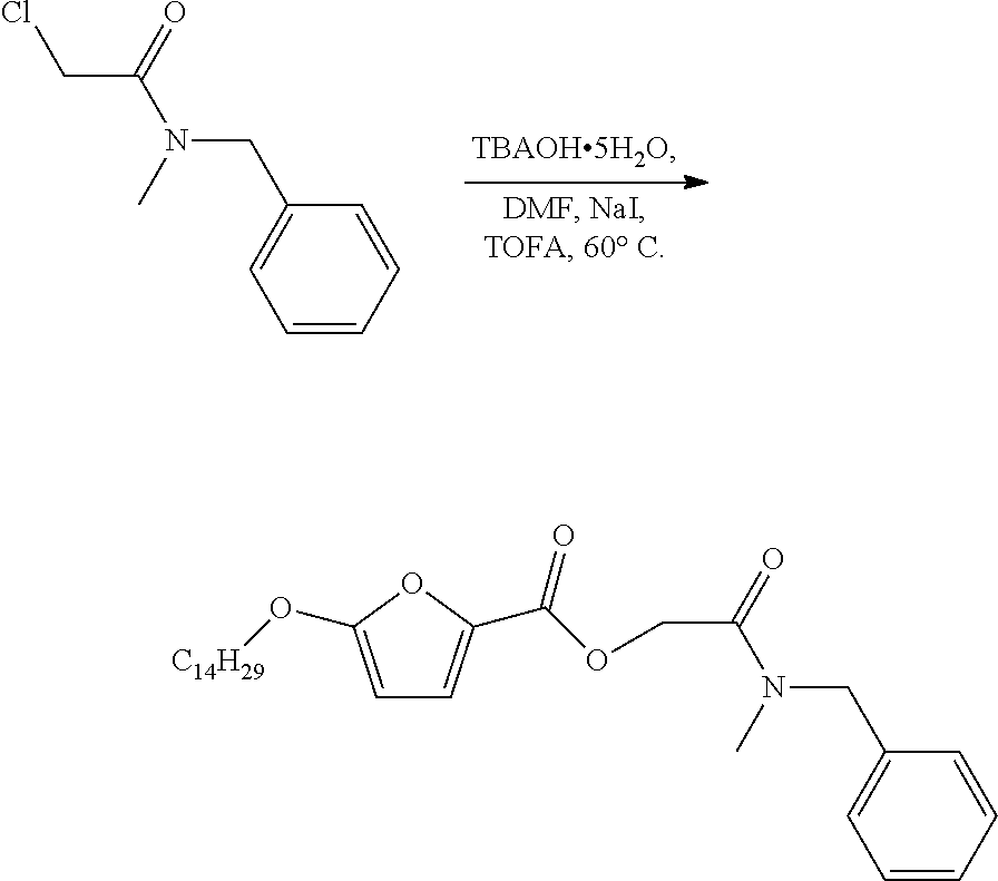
C1=CC=CC(CN(C(=O)CCl)C)=C1.C1=C(O[C14H29])OC(C(OCC(N(CC2=CC=CC=C2)C)=O)=O)=C1
